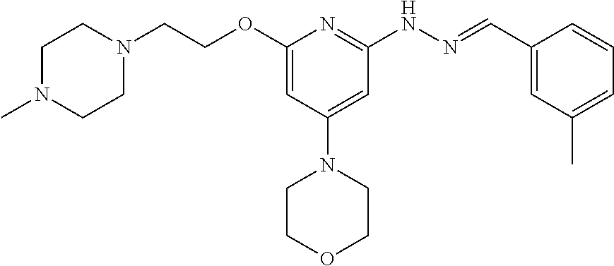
O(C1=CC(N2CCOCC2)=CC(NN=CC2=CC(C)=CC=C2)=N1)CCN1CCN(C)CC1
